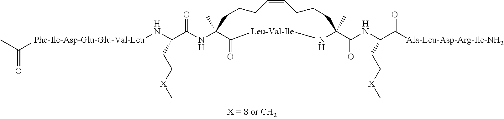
C1CCC=CCCCC(C)(C(=O)NC(C(=O)[Ala-Leu-Asp-Arg-Ile-NH2])CC[X]C)N[Leu-Val-Ile]C(=O)C1(C)NC(C(CC[X]C)N[Phe-Ile-Asp-Glu-Glu-Val-Leu]C(C)=O)=O
